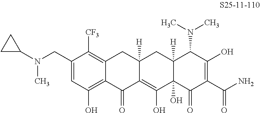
C1(CN(C)C2CC2)=CC(O)=C2C(=C1[CF3])CC1([H])C(=C(O)C3(O)C([H])(C1)C(N(C)C)C(O)=C(C(N)=O)C3=O)C2=O
